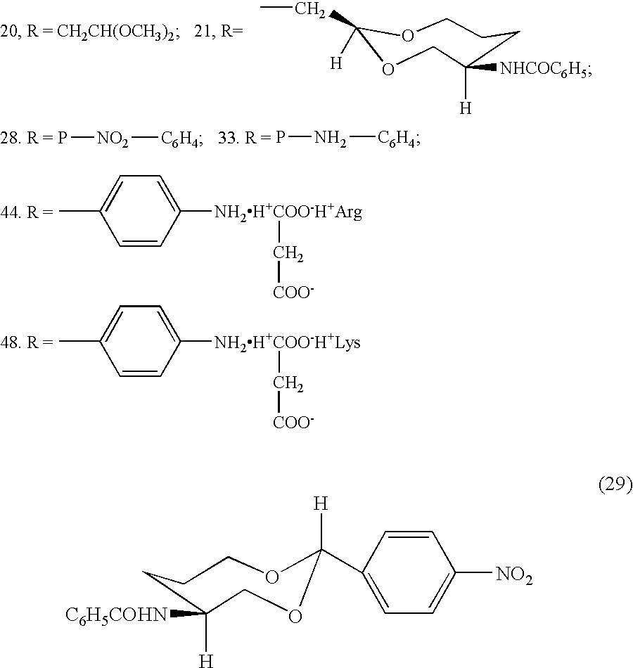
C1COC(CC)([H])OCC([H])([NHCOC6H5])C1.P[NO2][C6H4].PN[C6H4].CC1=CC=C([NH2H+COO-H+Arg]C[COO-])C=C1.CC1=CC=C([NH2H+COO-H+Lys]C[COO-])C=C1.C1COC([H])(C2=CC=C([NO2])C=C2)OCC([C6H5COHN])([H])C1
